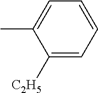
C1=C(C)C([C2H5])=CC=C1
